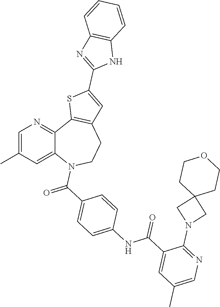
C1=C(C)C=C2C(=N1)C1=C(CCN2C(C2=CC=C(NC(C3=CC(C)=CN=C3N3CC4(C3)CCOCC4)=O)C=C2)=O)C=C(C2=NC3=C(N2)C=CC=C3)S1
